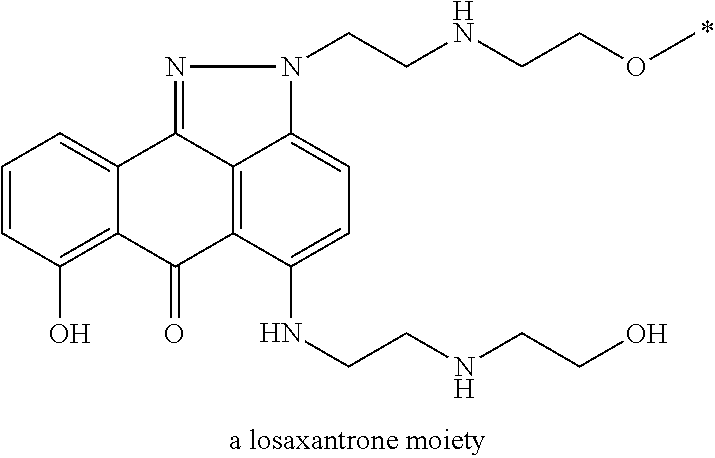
C1=CC(O)=C2C(=C1)C1=NN(CCNCCOC)C3=CC=C(NCCNCCO)C(=C13)C2=O
